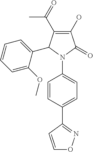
O=C(C1=C(O)C(=O)N(C2=CC=C(C3=NOC=C3)C=C2)C1C1=CC=CC=C1OC)C
